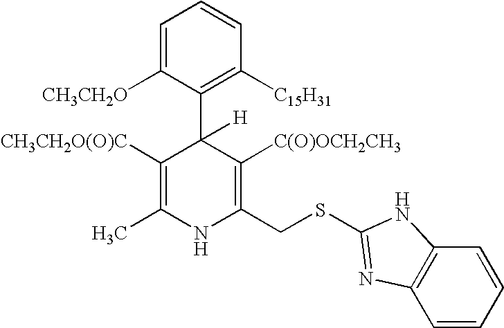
C1=C([CH3CH2O])C(C2([H])C([CH3CH2O(O)C])=C(C)NC(CSC3=NC4=C(C=CC=C4)N3)=C2[C(O)OCH2CH3])=C([C15H31])C=C1
